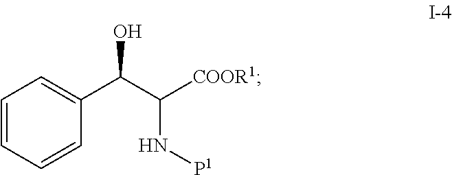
C1=CC=CC(C(C([COOR1])N[P1])O)=C1
